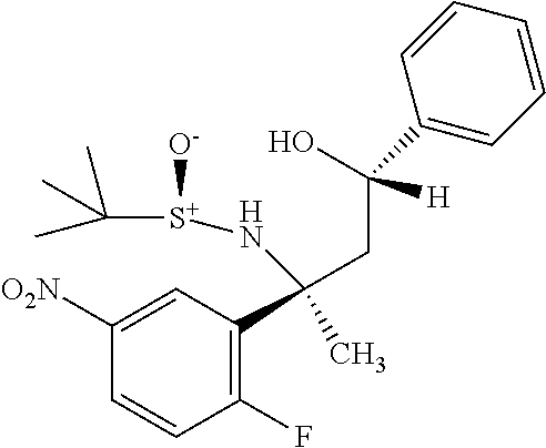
C1(F)=C(C(CC(O)(C2=CC=CC=C2)[H])(C)N[S+](C(C)(C)C)[O-])C=C([O2N])C=C1
